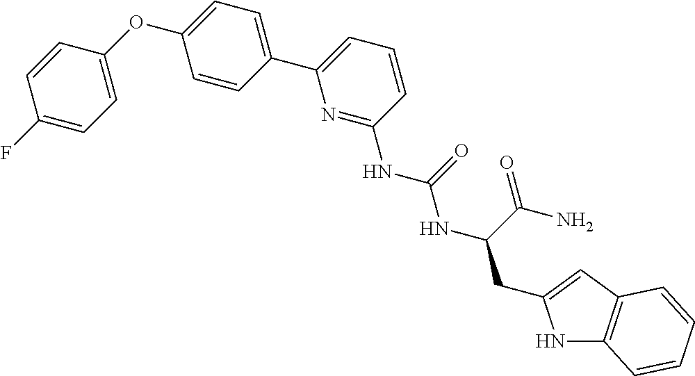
C1=CC(OC2=CC=C(C3=CC=CC(NC(NC(C(=O)N)CC4=CC5=C(N4)C=CC=C5)=O)=N3)C=C2)=CC=C1F
